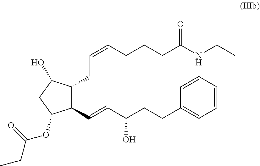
C(=CCCCC(NCC)=O)CC1C(C=CC(CCC2=CC=CC=C2)O)C(OC(=O)CC)CC1O
